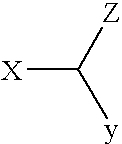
[X]C([Z])[y]
